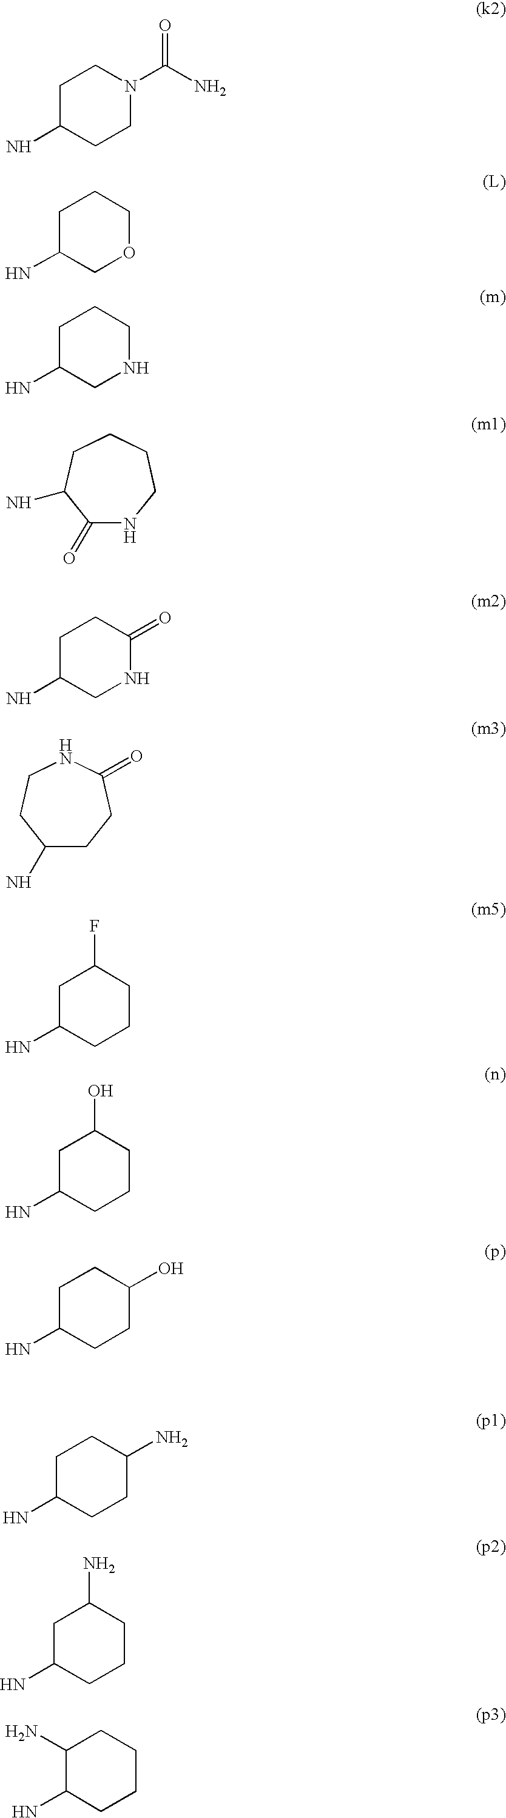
C1C(N)CCN(C(N)=O)C1.C1C(N)COCC1.C1C(N)CNCC1.C1(=O)NCCCCC1N.C1C(N)CNC(=O)C1.C1(N)CCC(=O)NCC1.C1C(N)CCCC1F.C1C(N)CCCC1O.C1C(N)CCC(O)C1.C1C(N)CCC(N)C1.C1C(N)CCCC1N.C1(N)C(N)CCCC1
